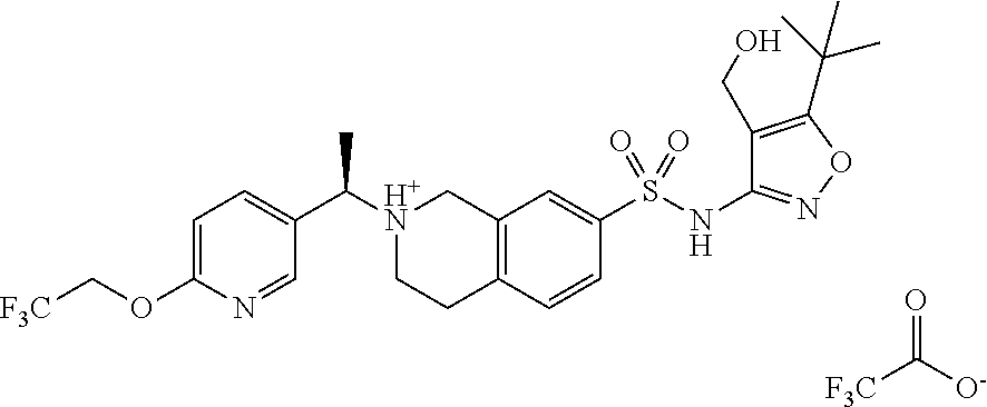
[F3C]C(=O)[O-].C1=C(OC[F3C])N=CC(C([H+N]2CCC3=C(C2)C=C(S(=O)(NC2=NOC(C(C)(C)C)=C2CO)=O)C=C3)C)=C1
